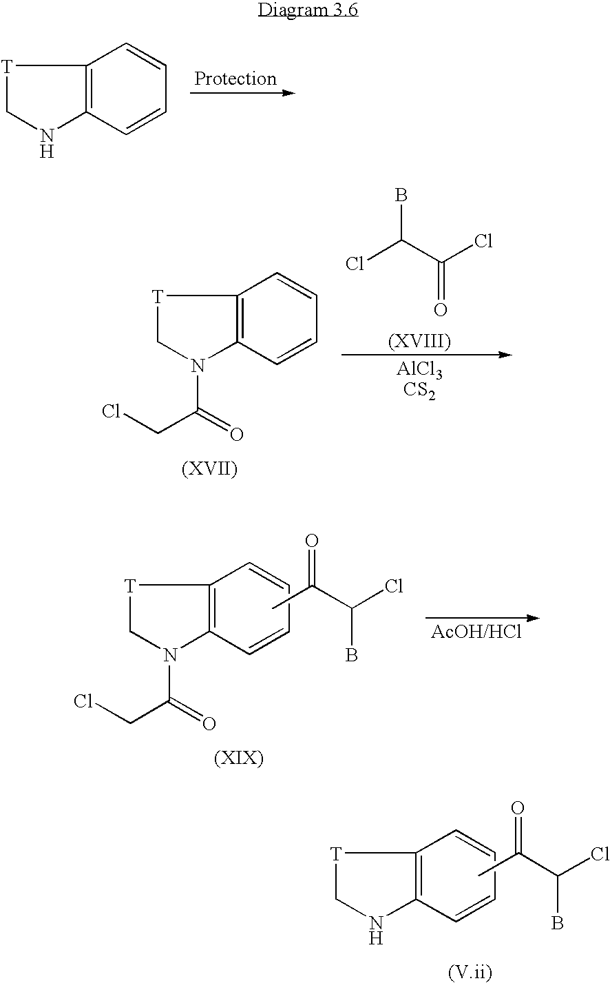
[T]1CNC2=C1C=CC=C2.ClC(C(Cl)=O)B.[T]1CN(C(=O)CCl)C2=C1C=CC=C2.[T]1CN(C(=O)CCl)C2=C1C=CC=C2.CC(C(Cl)B)=O.[T]1CNC2=C1C=CC=C2.CC(C(Cl)B)=O
